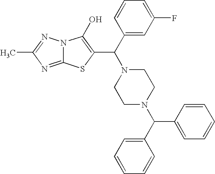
C1(C(N2CCN(C(C3=CC=CC=C3)C3=CC=CC=C3)CC2)C2=C(O)N3C(=NC(C)=N3)S2)=CC(F)=CC=C1
